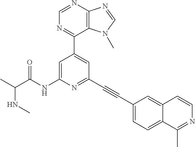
N(C)C(C)C(NC1=CC(C2=NC=NC3=C2N(C)C=N3)=CC(C#CC2=CC=C3C(=C2)C=CN=C3C)=N1)=O
